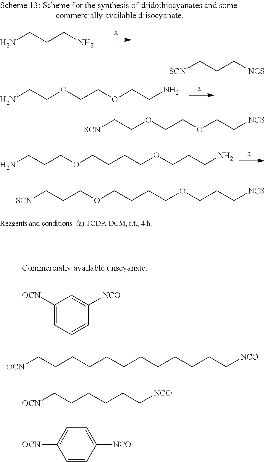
NCCCN.NCCOCCOCCN.C(COCCCCOCCCN)CN.[SCN]CCC[NCS].[SCN]CCOCCOCC[NCS].C(COCCCCOCCC[NCS])C[SCN].C1([OCN])=CC=CC([NCO])=C1.[OCN]CCCCCCCCCCCC[NCO].[OCN]CCCCCC[NCO].C1=C([NCO])C=CC([OCN])=C1
